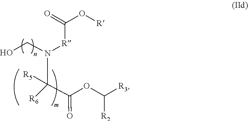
N(C(C(OC([R2])[R3])=O)([R5])[R6])(CO)[R]C(O[R])=O
